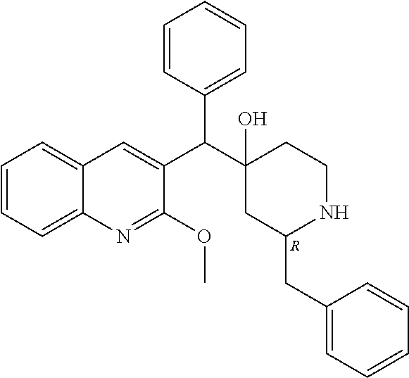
C1=CC=C2C(=C1)C=C(C(C1(O)CC(CC3=CC=CC=C3)NCC1)C1=CC=CC=C1)C(OC)=N2.[R]
